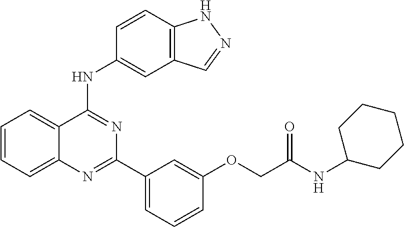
C1=CC=C2C(=C1)C(NC1=CC3=C(C=C1)NN=C3)=NC(C1=CC=CC(OCC(NC3CCCCC3)=O)=C1)=N2
